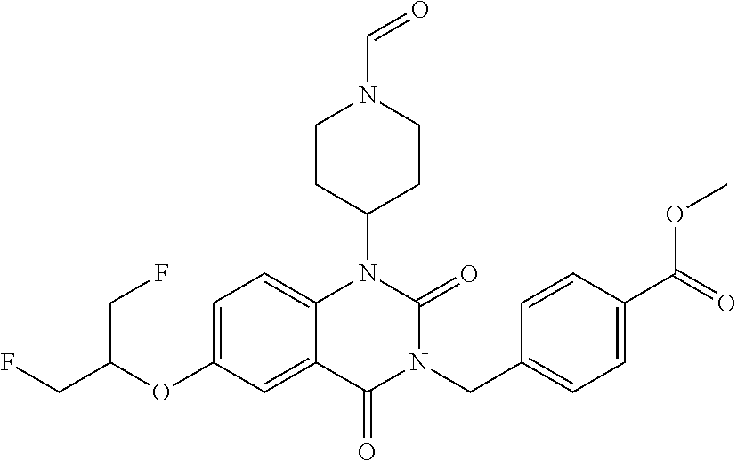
C1=C(OC(CF)CF)C=C2C(=C1)N(C1CCN(C=O)CC1)C(=O)N(CC1=CC=C(C(=O)OC)C=C1)C2=O
